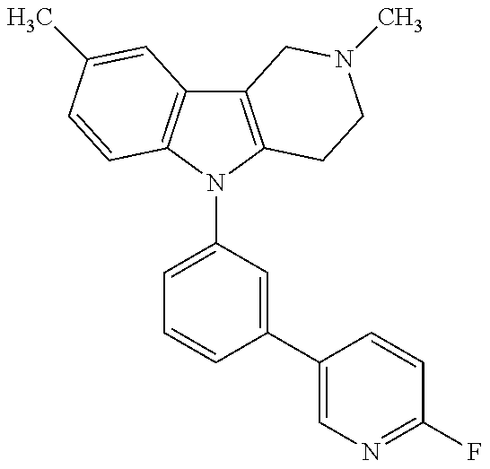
C12=C(N(C3=CC=CC(C4=CN=C(F)C=C4)=C3)C3=C1C=C(C)C=C3)CCN(C)C2
